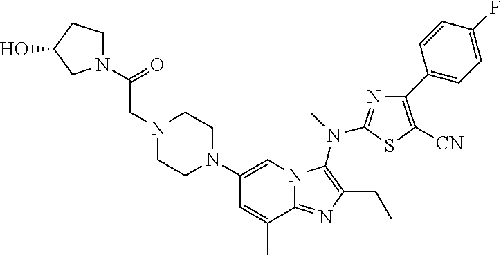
C1(N2CCN(CC(=O)N3CCC(O)C3)CC2)=CN2C(=NC(CC)=C2N(C)C2=NC(C3=CC=C(F)C=C3)=C([CN])S2)C(C)=C1
